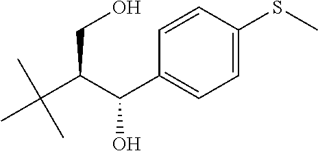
CC(C(C(C1=CC=C(SC)C=C1)O)CO)(C)C
